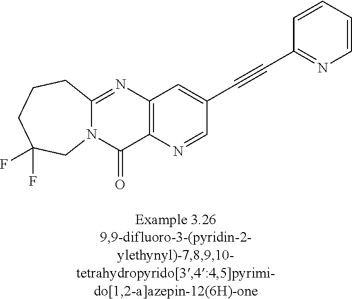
N12C(=NC3=C(C1=O)N=CC(C#CC1=NC=CC=C1)=C3)CCCC(F)(F)C2
